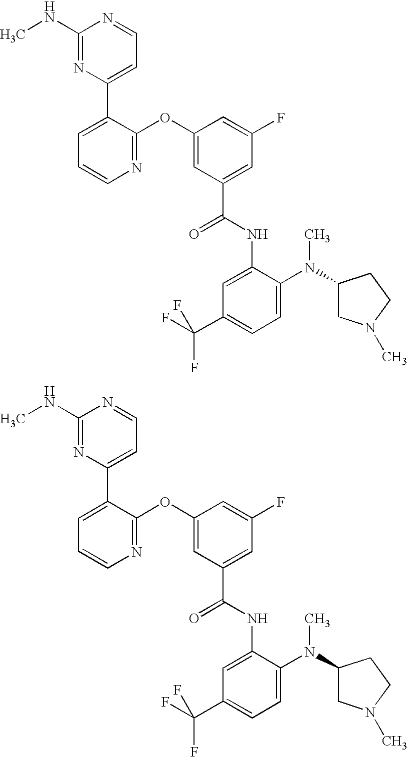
N1=C(OC2=CC(C(NC3=CC(C(F)(F)F)=CC=C3N(C3CN(C)CC3)C)=O)=CC(F)=C2)C(C2=CC=NC(NC)=N2)=CC=C1.N1=C(OC2=CC(C(NC3=CC(C(F)(F)F)=CC=C3N(C3CN(C)CC3)C)=O)=CC(F)=C2)C(C2=CC=NC(NC)=N2)=CC=C1
